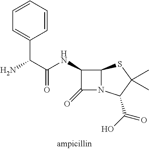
C1=CC=CC=C1C(N)C(NC1C(=O)N2C1SC(C)(C)C2C(O)=O)=O
